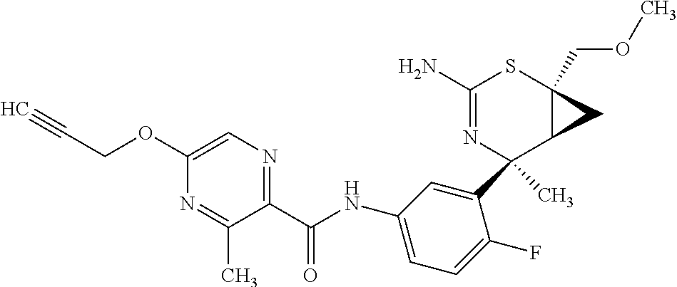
C1(C2(C)N=C(N)SC3(COC)C2C3)=CC(NC(C2=NC=C(OCC#C)N=C2C)=O)=CC=C1F
